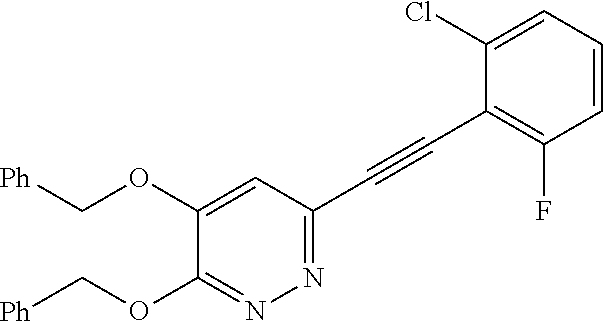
[Ph]COC1=CC(C#CC2=C(F)C=CC=C2Cl)=NN=C1OC[Ph]
